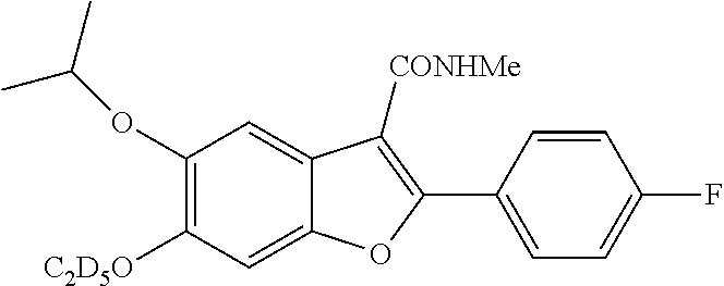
C12=CC(OC(C)C)=C([C2D5O])C=C1OC(C1=CC=C(F)C=C1)=C2[CONHMe]
